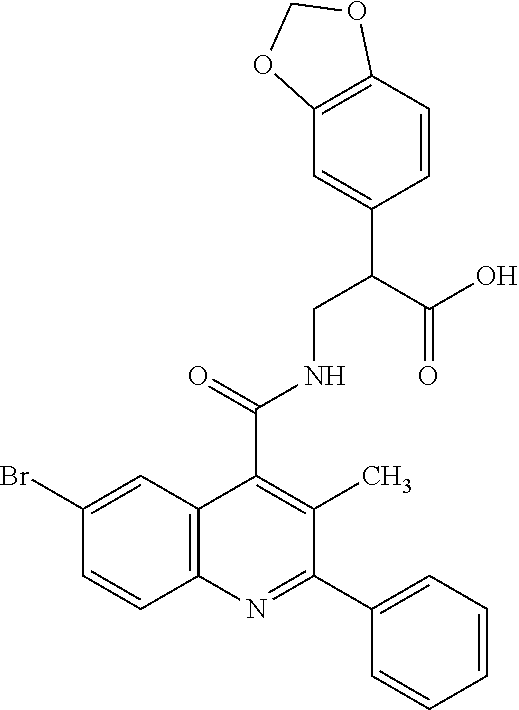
C1(Br)=CC2=C(C=C1)N=C(C1=CC=CC=C1)C(C)=C2C(=O)NCC(C1=CC2=C(C=C1)OCO2)C(O)=O
